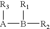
[R3][A]B([R2])[R1]
